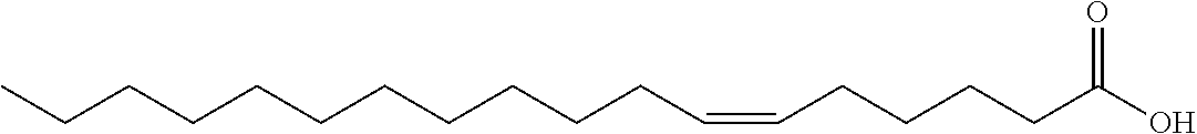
C(O)(=O)CCCCC=CCCCCCCCCCCC
